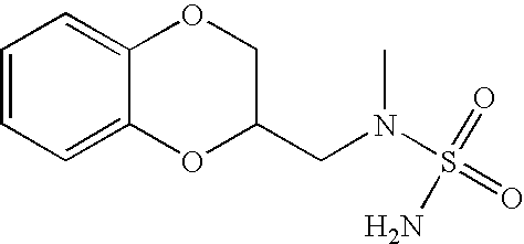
C1=CC=C2C(=C1)OCC(CN(S(=O)(=O)N)C)O2
